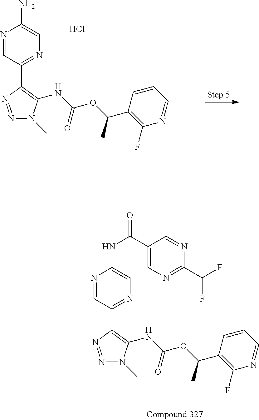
N1=CC(C2=C(NC(OC(C3=C(F)N=CC=C3)C)=O)N(C)N=N2)=NC=C1NC(=O)C1=CN=C(C(F)F)N=C1.N1=CC(C2=C(NC(OC(C3=C(F)N=CC=C3)C)=O)N(C)N=N2)=NC=C1N.Cl
